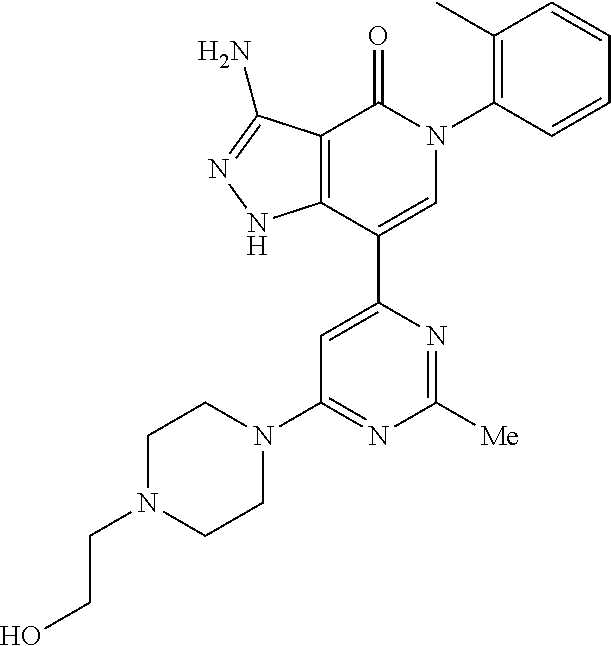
C12=C(C(C3=CC(N4CCN(CCO)CC4)=NC([Me])=N3)=CN(C3=C(C)C=CC=C3)C1=O)NN=C2N
